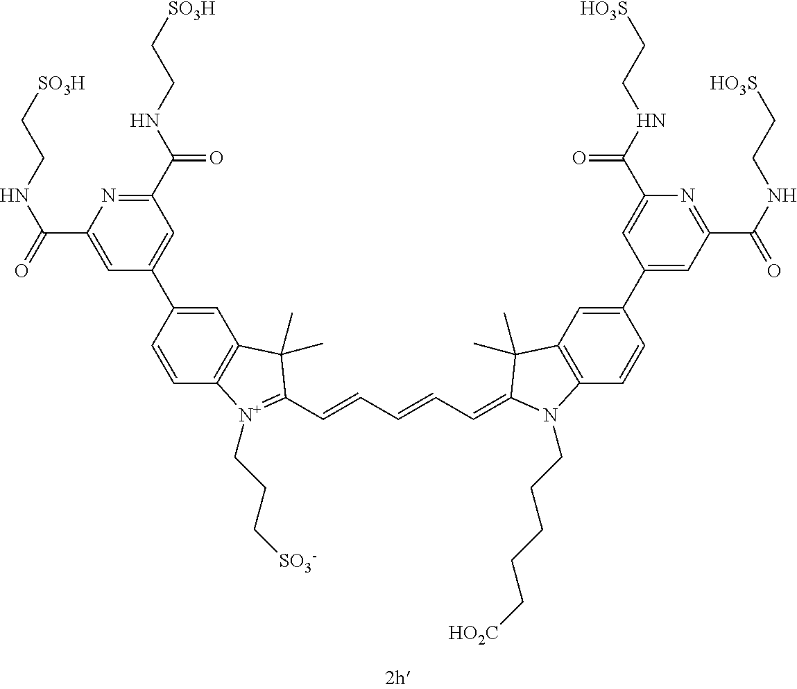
C1(C(NCC[SO3H])=O)=CC(C2=CC3=C(C=C2)[N+](CCC[SO3-])=C(C=CC=CC=C2N(CCCCC[HO2C])C4=C(C=C(C5=CC(C(NCC[HO3S])=O)=NC(C(=O)NCC[HO3S])=C5)C=C4)C2(C)C)C3(C)C)=CC(C(=O)NCC[SO3H])=N1
